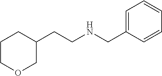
C1OCC(CCNCC2=CC=CC=C2)CC1
